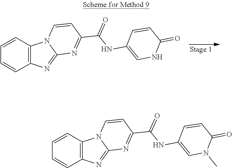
N1=C(C(=O)NC2=CNC(=O)C=C2)C=CN2C1=NC1=C2C=CC=C1.N1=C(C(=O)NC2=CN(C)C(=O)C=C2)C=CN2C1=NC1=C2C=CC=C1
